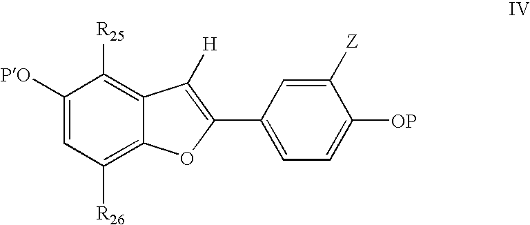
C1([Z])=CC(C2=C([H])C3=C([R25])C([PO])=CC([R26])=C3O2)=CC=C1[OP]
